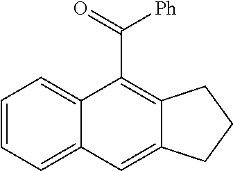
C1=CC=C2C(=C1)C(C(=O)[Ph])=C1C(=C2)CCC1
